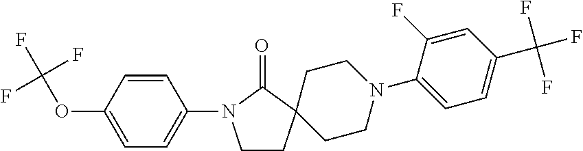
C1CC2(C(=O)N1C1=CC=C(OC(F)(F)F)C=C1)CCN(C1=CC=C(C(F)(F)F)C=C1F)CC2
